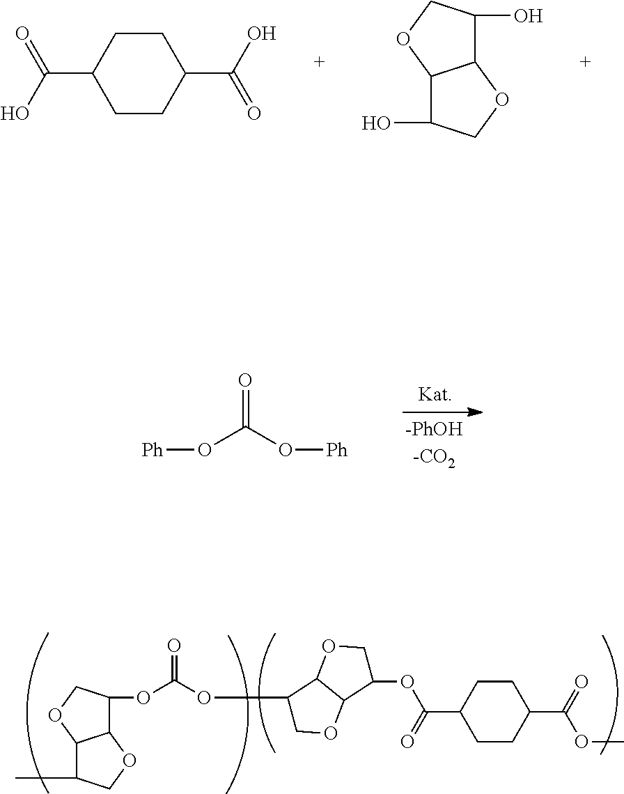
C1CC(C(O)=O)CCC1C(O)=O.C12C(O)COC1C(O)CO2.O=C(O[Ph])O[Ph].C12C(C)COC1C(OC(OC1COC3C1OCC3OC(C1CCC(C(=O)OC)CC1)=O)=O)CO2
